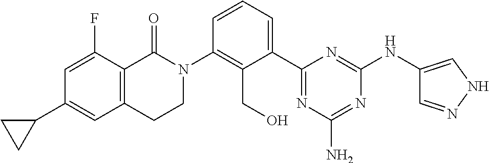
C1(C2=CC3=C(C(F)=C2)C(=O)N(C2=C(CO)C(C4=NC(N)=NC(NC5=CNN=C5)=N4)=CC=C2)CC3)CC1
